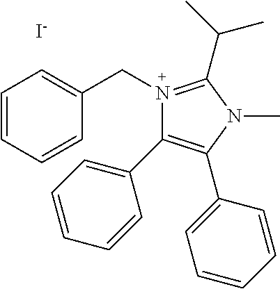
[I-].C(N1=C(C(C)C)N(C)C(C2=CC=CC=C2)=C1C1=CC=CC=C1)C1=CC=CC=C1
